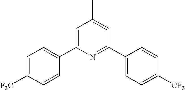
C1=C([F3C])C=CC(C2=CC(C)=CC(C3=CC=C([CF3])C=C3)=N2)=C1
